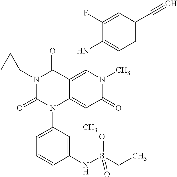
N1(C2CC2)C(=O)N(C2=CC=CC(NS(CC)(=O)=O)=C2)C2=C(C)C(=O)N(C)C(NC3=CC=C(C#C)C=C3F)=C2C1=O
